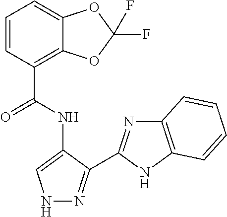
C1=CC(C(NC2=CNN=C2C2=NC3=C(N2)C=CC=C3)=O)=C2C(=C1)OC(F)(F)O2
